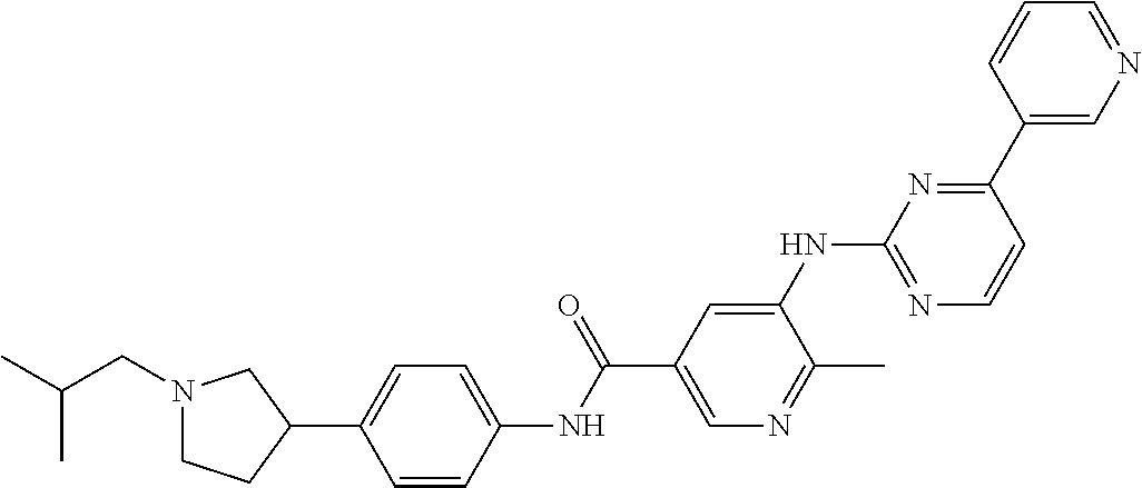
N1(CC(C)C)CCC(C2=CC=C(NC(C3=CN=C(C)C(NC4=NC=CC(C5=CN=CC=C5)=N4)=C3)=O)C=C2)C1
